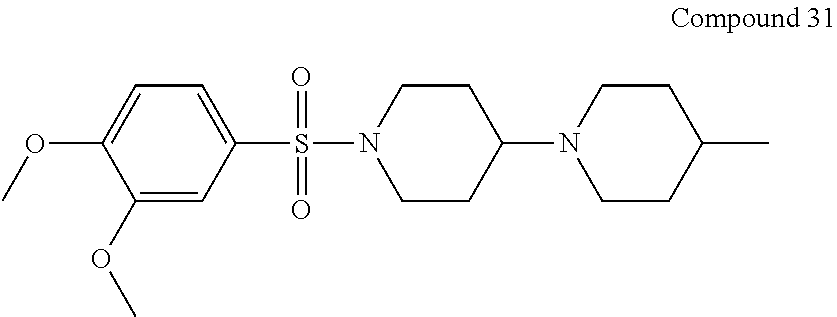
C1=C(OC)C(OC)=CC(S(=O)(=O)N2CCC(N3CCC(C)CC3)CC2)=C1
